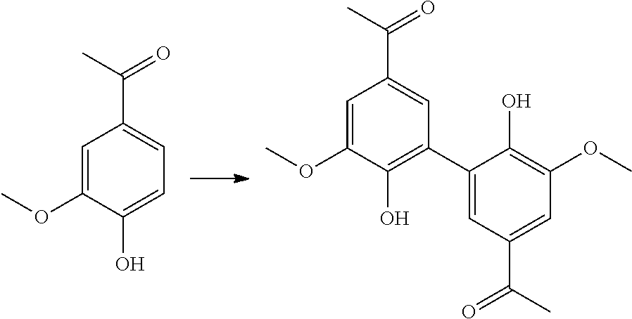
C1=C(OC)C(O)=CC=C1C(=O)C.C1=C(OC)C(O)=C(C2=CC(C(=O)C)=CC(OC)=C2O)C=C1C(=O)C
